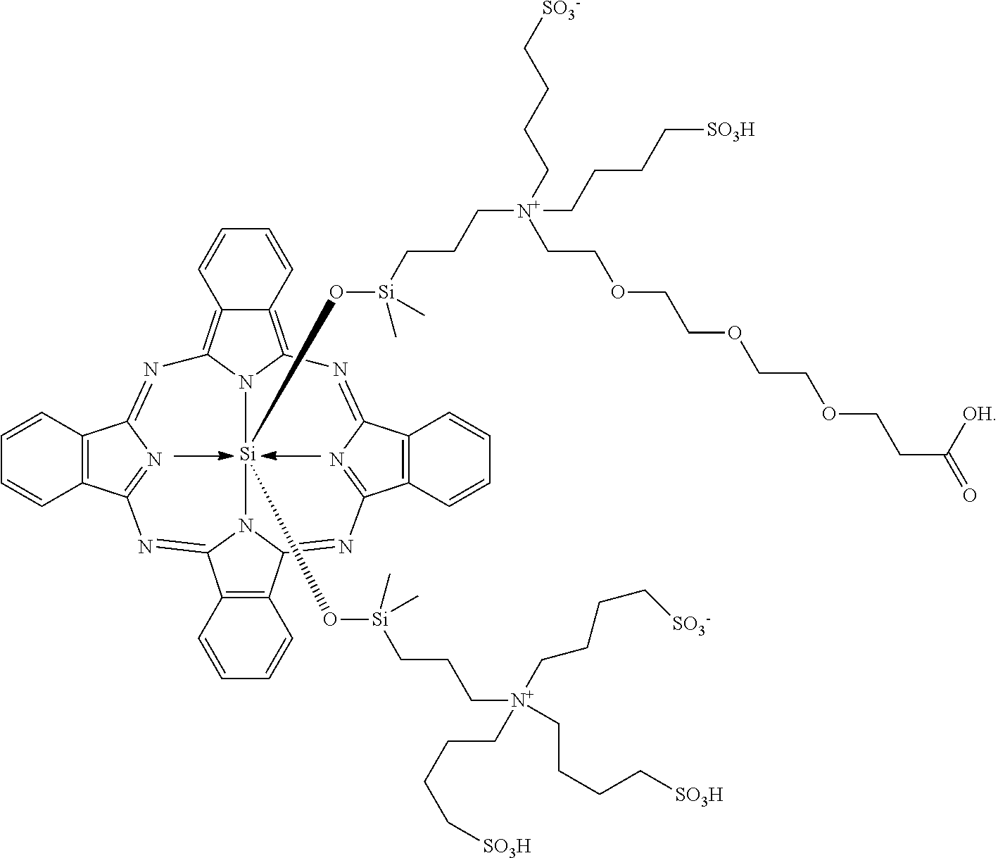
C12=C3N4[Si](O[Si](CCC[N+](CCOCCOCCOCCC(=O)[OH])(CCCC[SO3H])CCCC[SO3-])(C)C)(O[Si](CCC[N+](CCCC[SO3-])(CCCC[SO3H])CCCC[SO3H])(C)C)N5C(=NC6=NC(=N3)C3=C6C=CC=C3)C3=C(C=CC=C3)C5=NC3=NC(=NC4=C1C=CC=C2)C1=C3C=CC=C1
